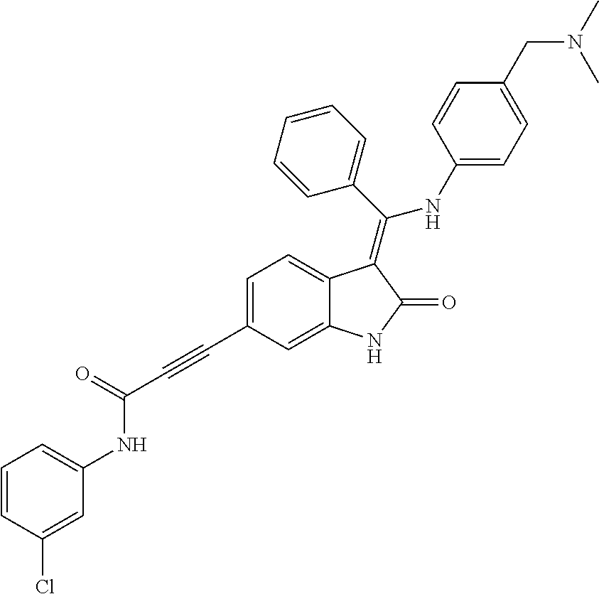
C1=C(C#CC(NC2=CC=CC(Cl)=C2)=O)C=C2C(=C1)C(=C(C1=CC=CC=C1)NC1=CC=C(CN(C)C)C=C1)C(=O)N2
